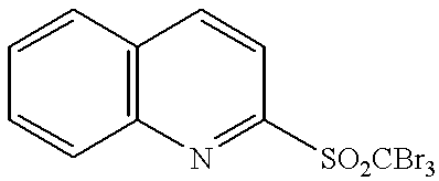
C12=C(C=CC=C1)C=CC([SO2CBr3])=N2
